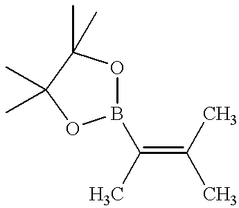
C(=C(C)C)(B1OC(C)(C)C(C)(C)O1)C
